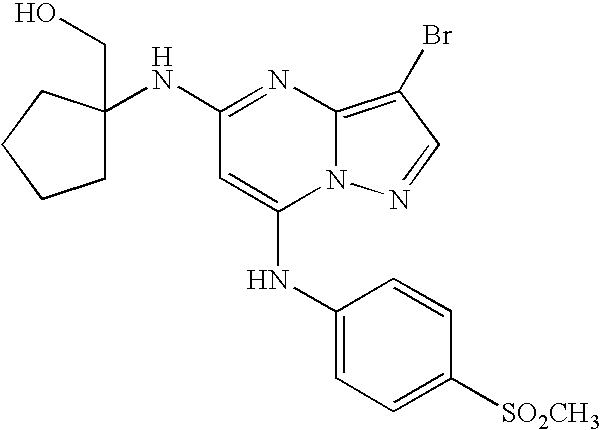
N(C1=NC2=C(Br)C=NN2C(NC2=CC=C([SO2CH3])C=C2)=C1)C1(CO)CCCC1
